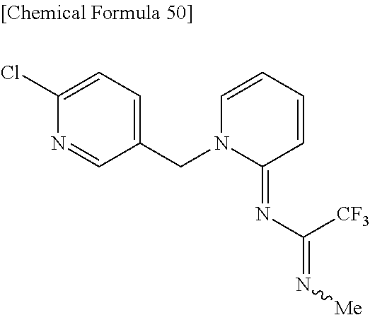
N1(CC2=CC=C(Cl)N=C2)C(=NC(=N[Me])[CF3])C=CC=C1
